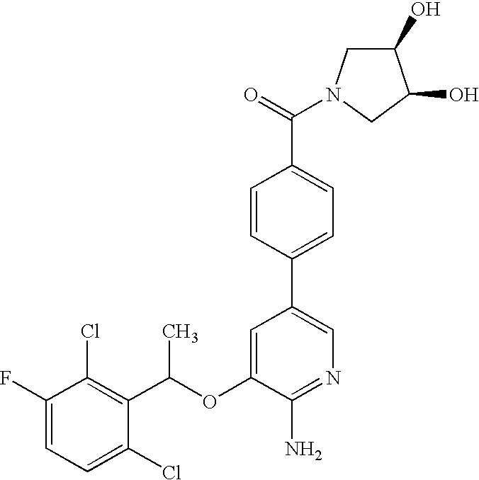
FC1=CC=C(Cl)C(C(OC2=CC(C3=CC=C(C(=O)N4CC(O)C(O)C4)C=C3)=CN=C2N)C)=C1Cl
